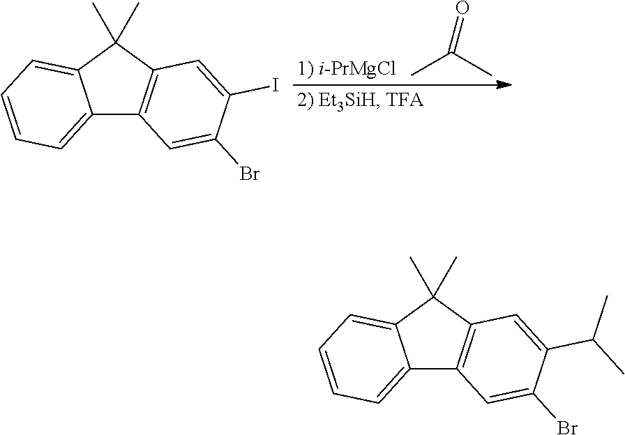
C12=CC=CC=C1C(C)(C)C1=C2C=C(Br)C(I)=C1.CC(C)=O.C12=CC=CC=C1C(C)(C)C1=C2C=C(Br)C(C(C)C)=C1
